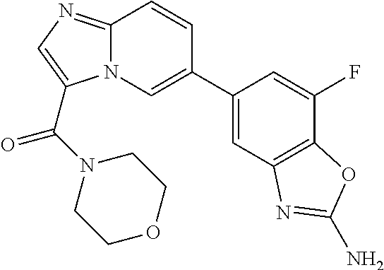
C12=NC=C(C(N3CCOCC3)=O)N1C=C(C1=CC3=C(C(F)=C1)OC(N)=N3)C=C2
